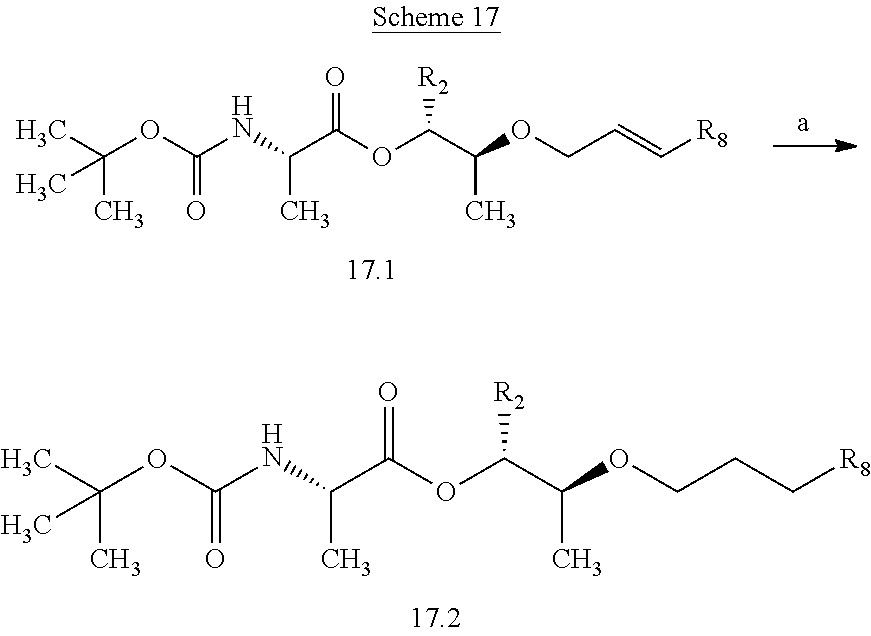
O(C(C(OCCC[R8])C)[R2])C(C(NC(OC(C)(C)C)=O)C)=O.O(C(C(OCC=C[R8])C)[R2])C(C(NC(OC(C)(C)C)=O)C)=O
